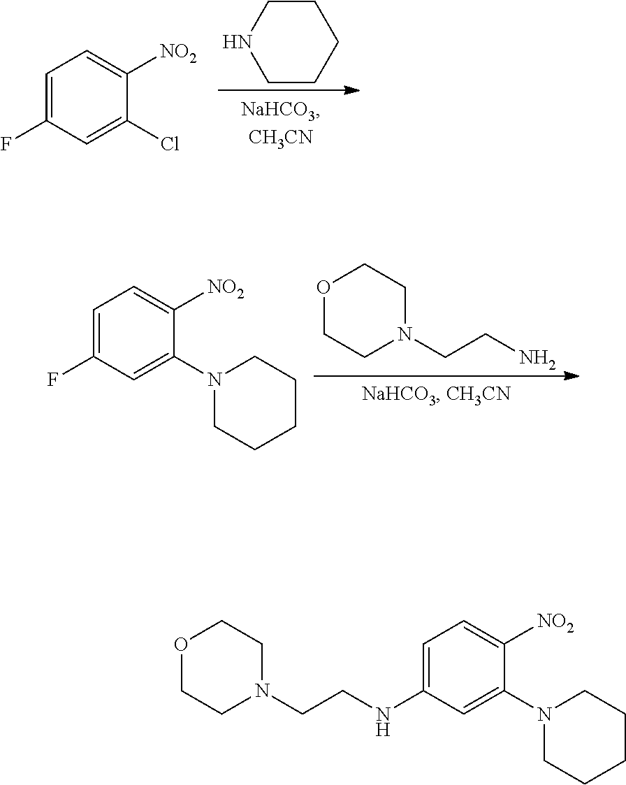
C1CNCCC1.C1=C(F)C=C(Cl)C([NO2])=C1.O1CCN(CCN)CC1.C1=C(F)C=C(N2CCCCC2)C([NO2])=C1.C1=C(NCCN2CCOCC2)C=C(N2CCCCC2)C([NO2])=C1
